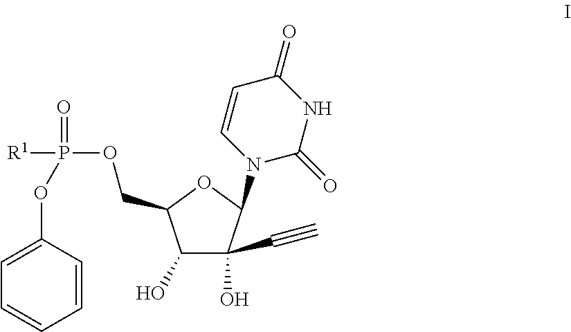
C1(O)C(C#C)(O)C(N2C(=O)NC(=O)C=C2)OC1COP([R1])(=O)OC1=CC=CC=C1
